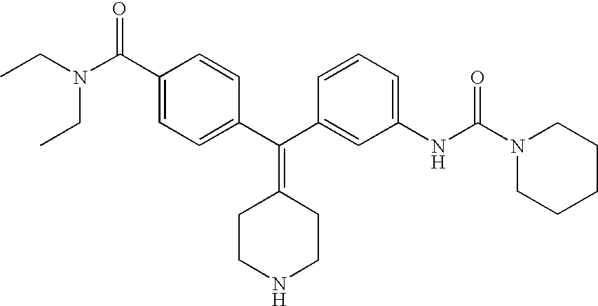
CCN(CC)C(C1=CC=C(C(C2=CC(NC(=O)N3CCCCC3)=CC=C2)=C2CCNCC2)C=C1)=O
